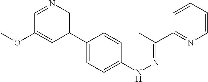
C1=NC=C(C2=CC=C(NN=C(C3=NC=CC=C3)C)C=C2)C=C1OC
